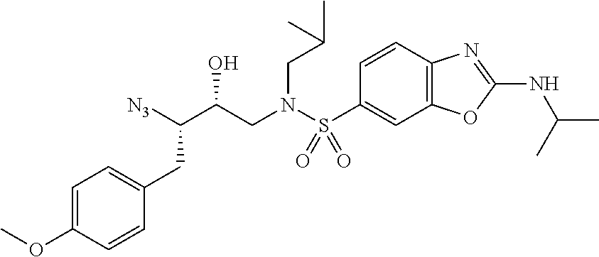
C12=C(C=CC(S(N(CC(C([N3])CC3=CC=C(OC)C=C3)O)CC(C)C)(=O)=O)=C1)N=C(NC(C)C)O2
